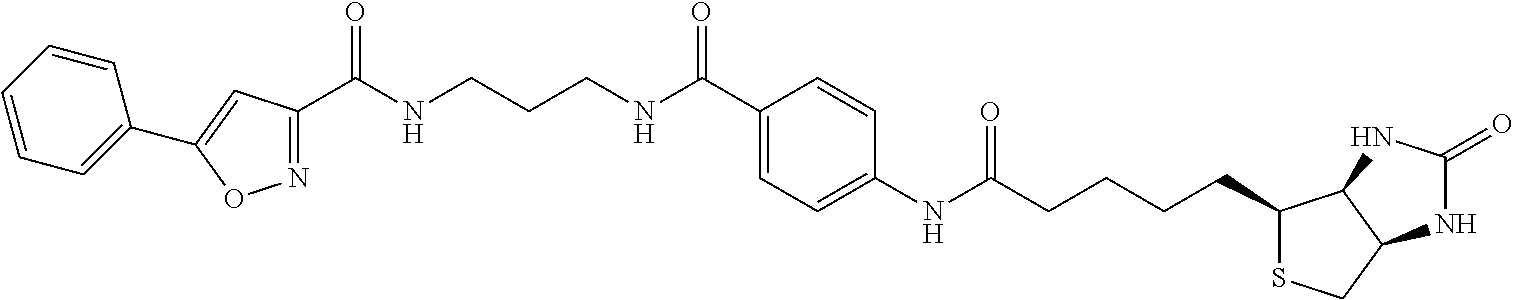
N1=C(C(NCCCNC(C2=CC=C(NC(CCCCC3SCC4C3NC(=O)N4)=O)C=C2)=O)=O)C=C(C2=CC=CC=C2)O1
